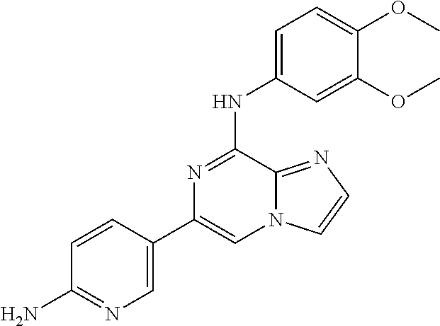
C1=CC(C2=CN3C(=NC=C3)C(NC3=CC=C(OC)C(OC)=C3)=N2)=CN=C1N
